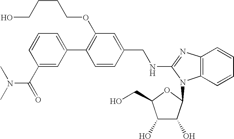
C1(C2=CC=CC(C(=O)N(C)C)=C2)=C(OCCCCO)C=C(CNC2=NC3=C(C=CC=C3)N2C2C(O)C(O)C(CO)O2)C=C1
